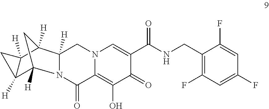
N12C(=O)C3=C(O)C(=O)C(C(NCC4=C(F)C=C(F)C=C4F)=O)=CN3CC1([H])C1([H])C3([H])C([H])(C2([H])C1)C3
